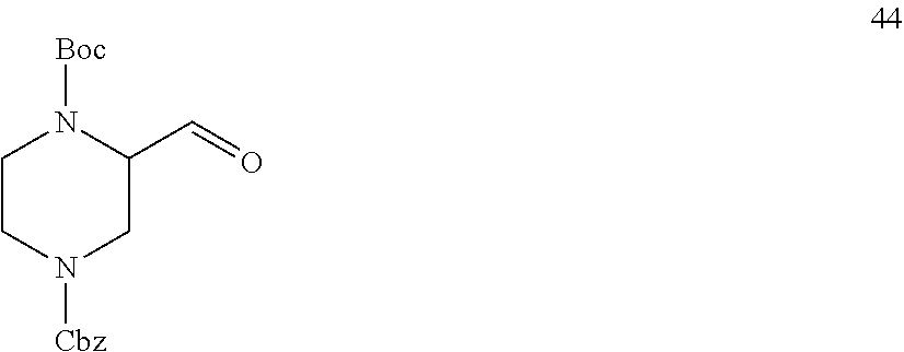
C1CN([Cbz])CC(C=O)N1[Boc]
